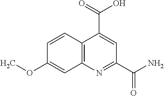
C12=C(N=C(C(N)=O)C=C1C(=O)O)C=C(OC)C=C2
